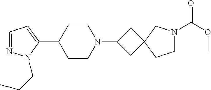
C1=NN(CCC)C(C2CCN(C3CC4(C3)CCN(C(OC)=O)C4)CC2)=C1
